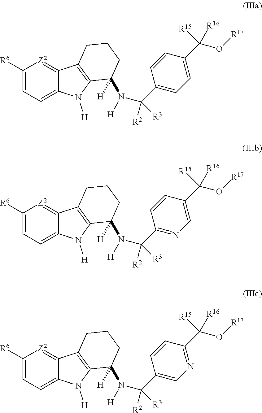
C1([R6])=CC=C2C(=[Z2]1)C1=C(N2[H])C([H])(N([H])C(C2=CC=C(C(O[R17])([R15])[R16])C=C2)([R2])[R3])CCC1.C1([R6])=CC=C2C(=[Z2]1)C1=C(N2[H])C([H])(N([H])C(C2=NC=C(C(O[R17])([R15])[R16])C=C2)([R2])[R3])CCC1.C1([R6])=CC=C2C(=[Z2]1)C1=C(N2[H])C([H])(N([H])C(C2=CN=C(C(O[R17])([R15])[R16])C=C2)([R2])[R3])CCC1
